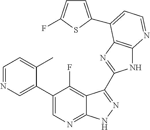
C1=NC=C(C2=CN=C3C(=C2F)C(C2=NC4=C(N2)N=CC=C4C2=CC=C(F)S2)=NN3)C(C)=C1
